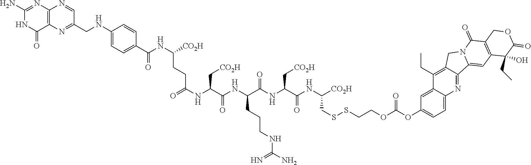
N1C(N)=NC2=C(C1=O)N=C(CNC1=CC=C(C(NC([CO2H])CCC(NC(C(NC(C(NC(C(NC([CO2H])CSSCCOC(=O)OC3=CC=C4C(=C3)C(CC)=C3C(=N4)C4=CC5=C(C(=O)N4C3)COC(=O)C5(O)CC)=O)C[CO2H])=O)CCCNC(N)=N)=O)C[CO2H])=O)=O)C=C1)C=N2
